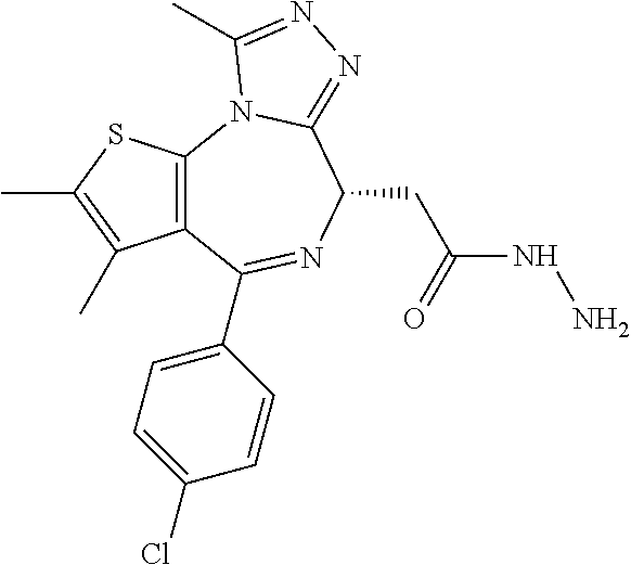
C12=C(SC(C)=C1C)N1C(=NN=C1C)C(CC(NN)=O)N=C2C1=CC=C(Cl)C=C1
